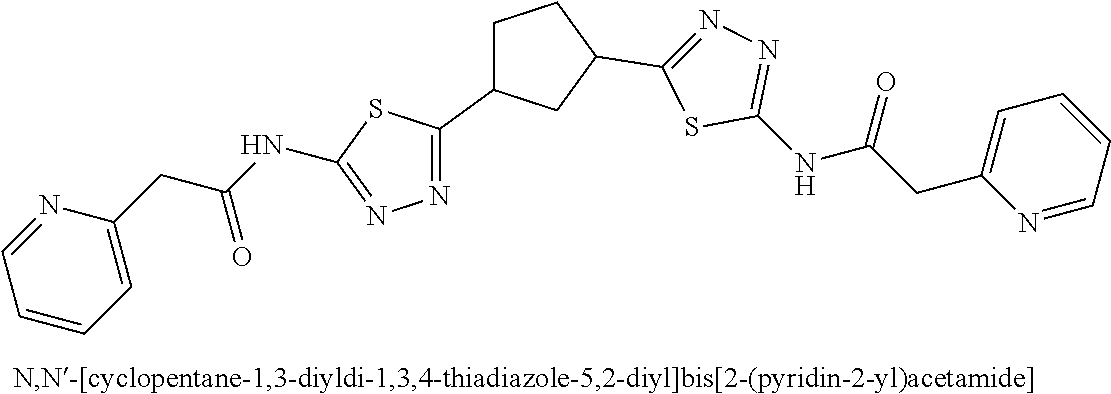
C1C(C2=NN=C(NC(CC3=CC=CC=N3)=O)S2)CC(C2=NN=C(NC(CC3=CC=CC=N3)=O)S2)C1
